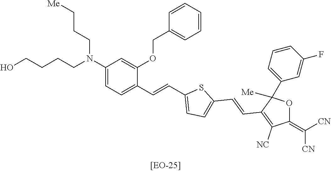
C(CN(CCC[Me])C1=CC=C(C=CC2=CC=C(C=CC3=C([NC])C(=C([CN])[CN])OC3(C3=CC=CC(F)=C3)[Me])S2)C(OCC2=CC=CC=C2)=C1)CCO
